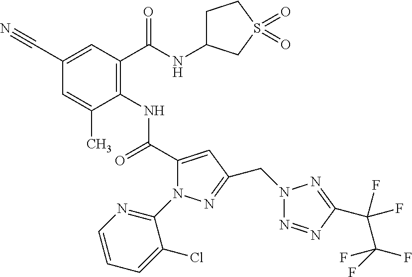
C1(C#N)=CC(C(=O)NC2CCS(=O)(=O)C2)=C(NC(=O)C2=CC(CN3N=NC(C(F)(C(F)(F)F)F)=N3)=NN2C2=NC=CC=C2Cl)C(C)=C1
